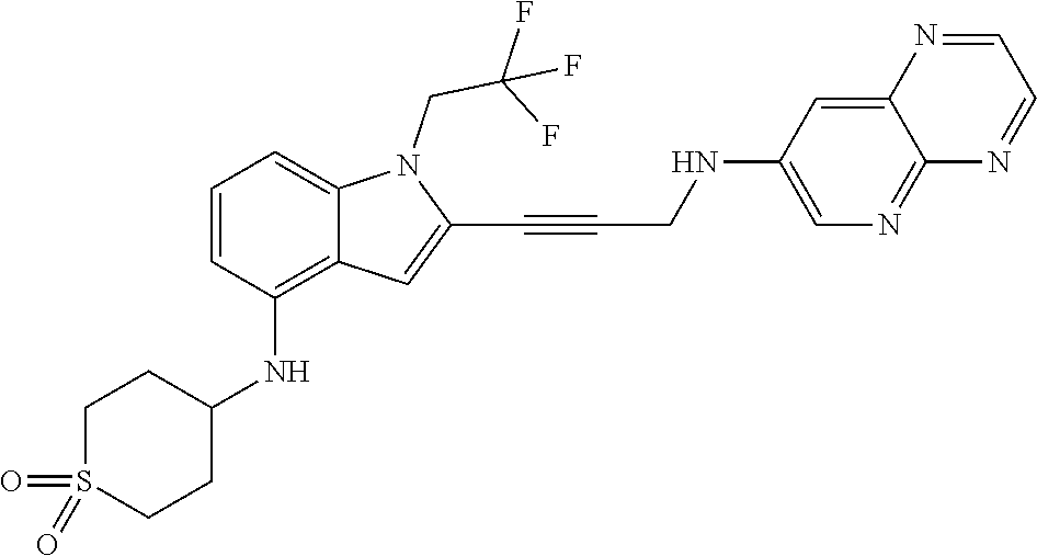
C(C#CC1=CC2=C(NC3CCS(=O)(=O)CC3)C=CC=C2N1CC(F)(F)F)NC1=CN=C2C(=C1)N=CC=N2
